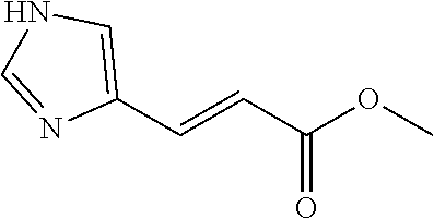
C1(C=CC(=O)OC)=CNC=N1
